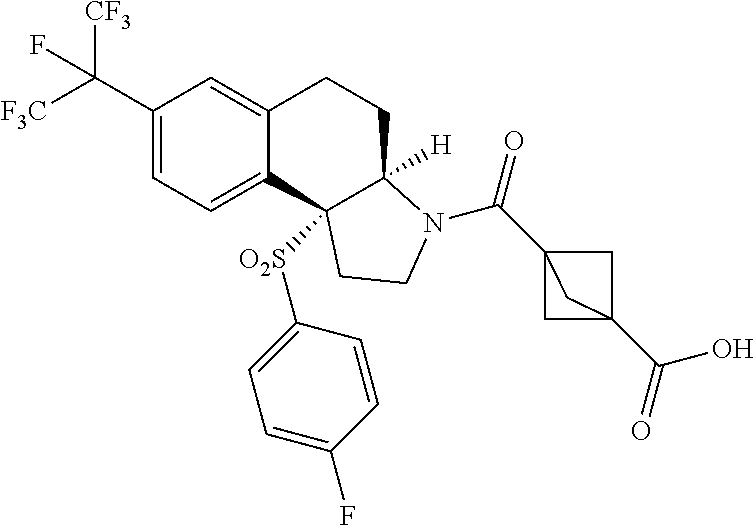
C(C1=CC=C2C(=C1)CCC1([H])C2([O2S]C2=CC=C(F)C=C2)CCN1C(=O)C12CC(C(=O)O)(C1)C2)([F3C])([CF3])F
